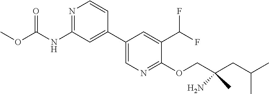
C1(C2=CC(NC(OC)=O)=NC=C2)=CN=C(OCC(CC(C)C)(C)N)C(C(F)F)=C1
